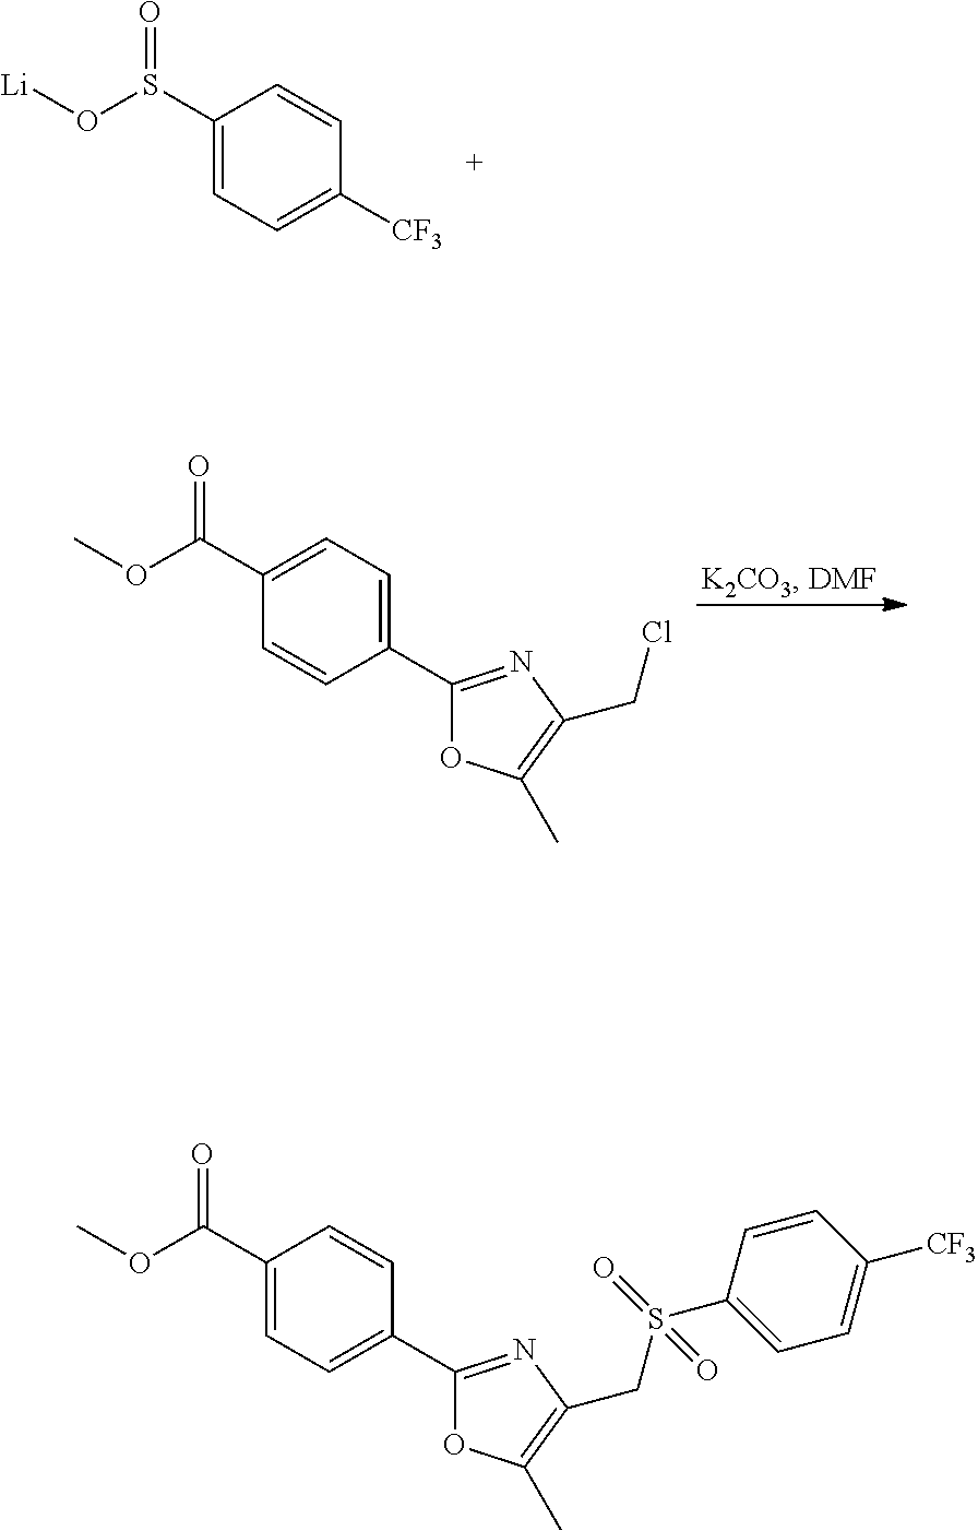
C1(S(=O)O[Li])=CC=C([CF3])C=C1.C1(C(OC)=O)=CC=C(C2=NC(CCl)=C(C)O2)C=C1.C1(C(OC)=O)=CC=C(C2=NC(CS(C3=CC=C([CF3])C=C3)(=O)=O)=C(C)O2)C=C1
